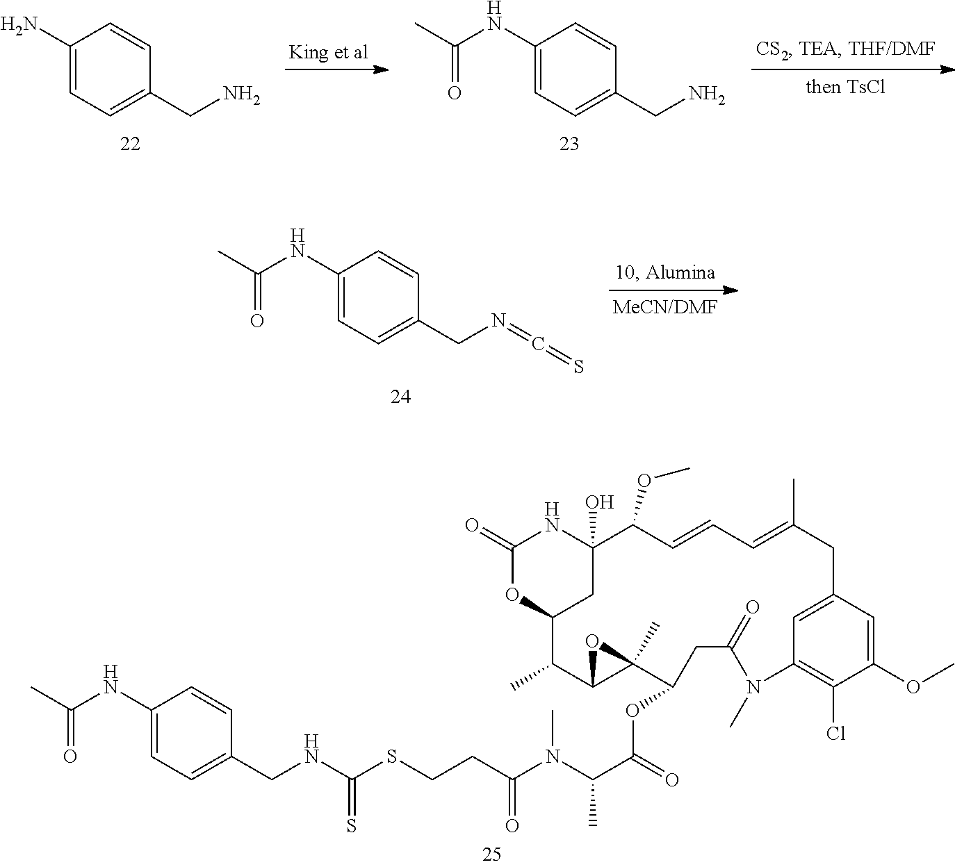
C1(NC(C)=O)=CC=C(CN)C=C1.C1(N)=CC=C(CN)C=C1.C1(NC(C)=O)=CC=C(CN=C=S)C=C1.C1(=O)OC2CC(O)(N1)C(OC)C=CC=C(C)CC1=CC(=C(Cl)C(OC)=C1)N(C)C(=O)CC(OC(C(N(C(CCSC(NCC1=CC=C(NC(C)=O)C=C1)=S)=O)C)C)=O)C1(C)C(C2C)O1
